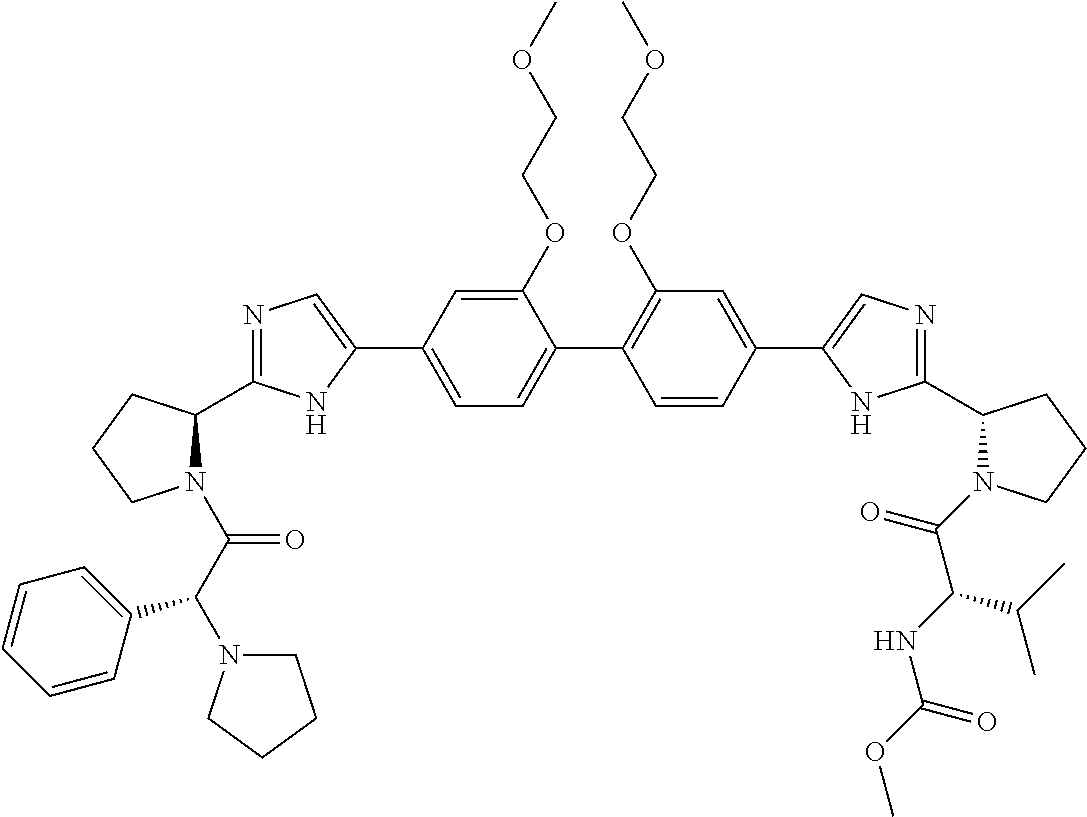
C1(OCCOC)=CC(C2=CN=C(C3N(C(C(C4=CC=CC=C4)N4CCCC4)=O)CCC3)N2)=CC=C1C1=C(OCCOC)C=C(C2=CN=C(C3N(C(=O)C(NC(OC)=O)C(C)C)CCC3)N2)C=C1
